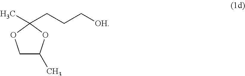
C1C(C)OC(C)(CCC[OH])O1
